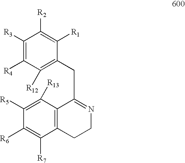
C1([R3])=C([R4])C([R12])=C(CC2=NCCC3=C2C([R13])=C([R5])C([R6])=C3[R7])C([R1])=C1[R2]
